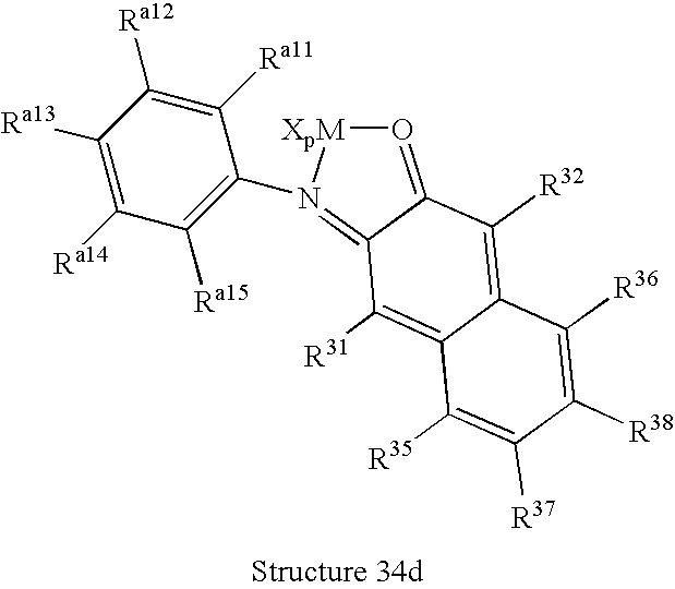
C12=C([R32])C3=O[XpM]N(C4=C([Ra15])C([Ra14])=C([Ra13])C([Ra12])=C4[Ra11])=C3C([R31])=C1C([R35])=C([R37])C([R38])=C2[R36]
